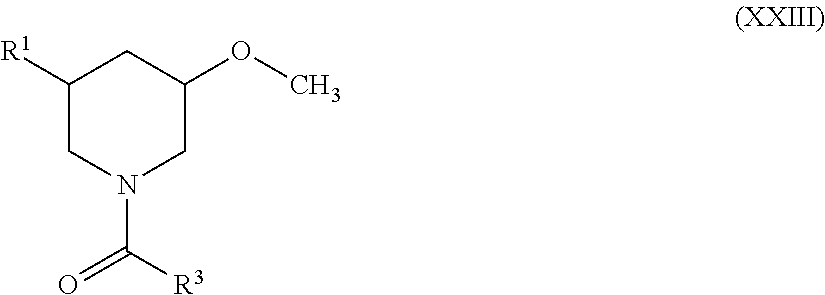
C1([R1])CN(C(=O)[R3])CC(OC)C1
